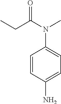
C1=CC(N)=CC=C1N(C(CC)=O)C
